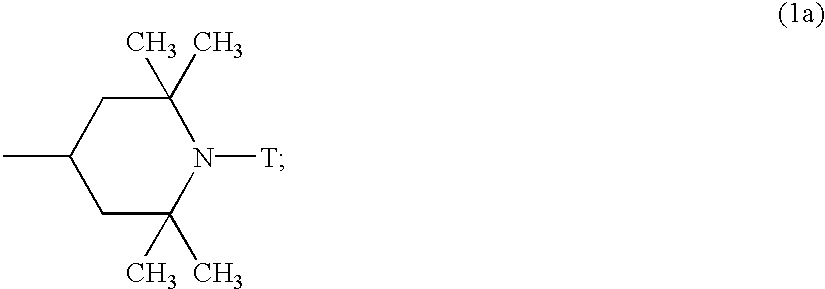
C1C(C)(C)N([T])C(C)(C)CC1C
